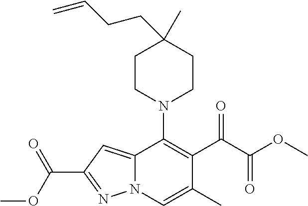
C12=CC(C(OC)=O)=NN1C=C(C)C(C(C(OC)=O)=O)=C2N1CCC(C)(CCC=C)CC1
